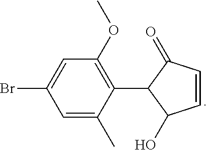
C1(C2C(O)C=CC2=O)=C(OC)C=C(Br)C=C1C
